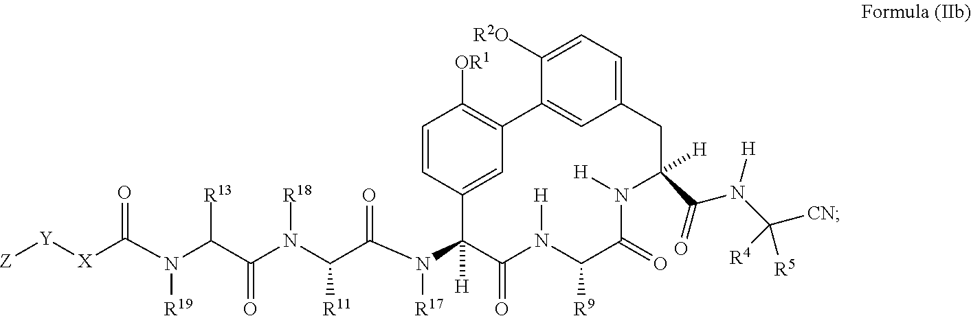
C(N(C(C(N(C(C(N(C1([H])C(=O)N([H])C([R9])C(=O)N([H])C(C(N(C([CN])([R5])[R4])[H])=O)([H])CC2=CC=C([R2O])C(=C2)C2=C([OR1])C=CC1=C2)[R17])=O)[R11])[R18])=O)[R13])[R19])([X][Y][Z])=O
